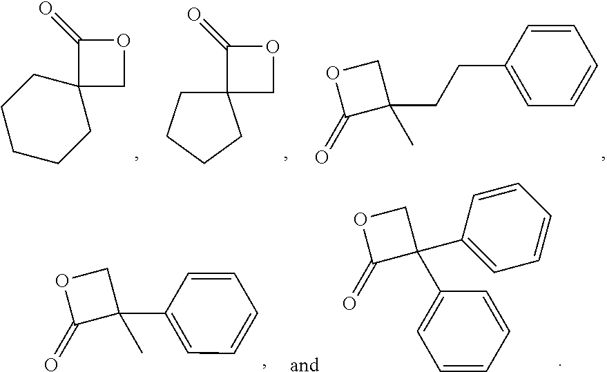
C1=CC(CCC2(C)COC2=O)=CC=C1.C1(=O)OCC12CCCC2.C1(=O)C2(CO1)CCCCC2.C1=CC=CC=C1C1(C2=CC=CC=C2)COC1=O.C1=CC(C2(C)COC2=O)=CC=C1
